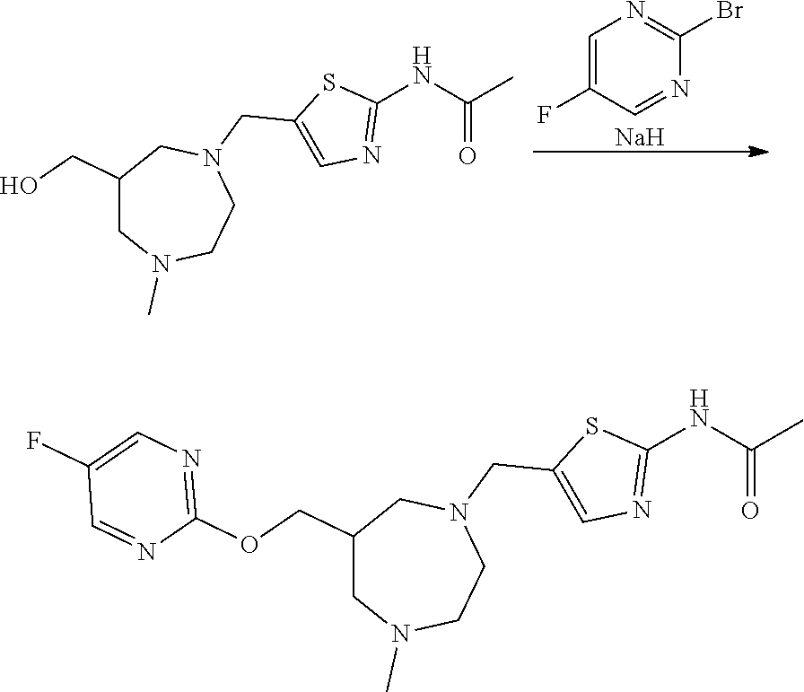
C1(COC2=NC=C(F)C=N2)CN(C)CCN(CC2=CN=C(NC(C)=O)S2)C1.C1(CO)CN(C)CCN(CC2=CN=C(NC(C)=O)S2)C1.C1=C(F)C=NC(Br)=N1.[Na]
